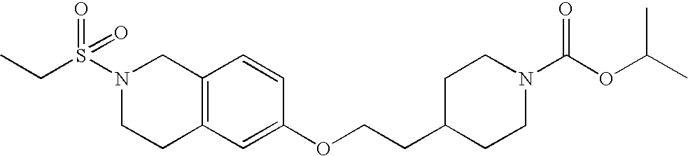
C12=C(C=C(OCCC3CCN(C(OC(C)C)=O)CC3)C=C1)CCN(S(CC)(=O)=O)C2
